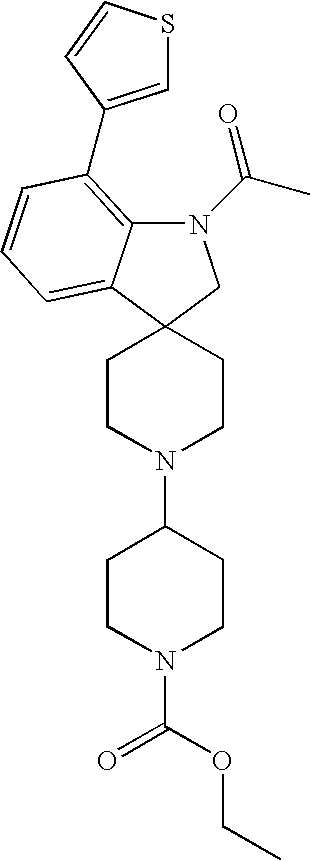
C1CN(C2CCN(C(=O)OCC)CC2)CCC12C1=CC=CC(C3=CSC=C3)=C1N(C(C)=O)C2
